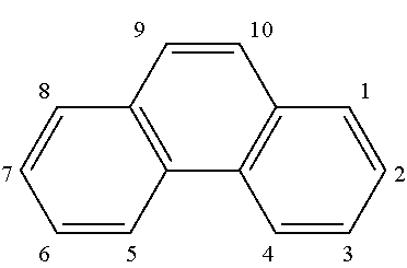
C1=CC=CC2=C1C1=C(C=C2)C=CC=C1
